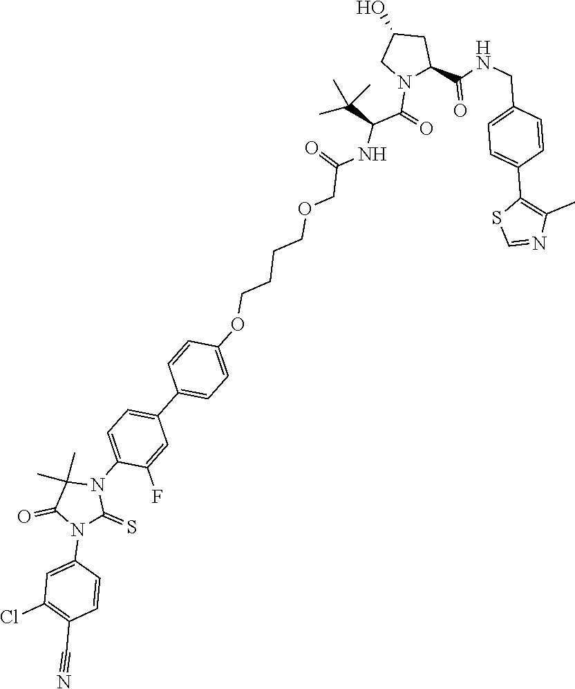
C1=C(N2C(=S)N(C3=CC=C(C4=CC=C(OCCCCOCC(=O)NC(C(=O)N5CC(O)CC5C(NCC5=CC=C(C6=C(C)N=CS6)C=C5)=O)C(C)(C)C)C=C4)C=C3F)C(C)(C)C2=O)C=CC(C#N)=C1Cl
